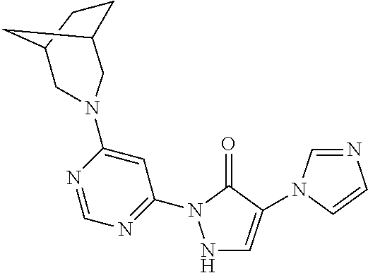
C12CCC(CN(C3=CC(N4NC=C(N5C=NC=C5)C4=O)=NC=N3)C1)C2
